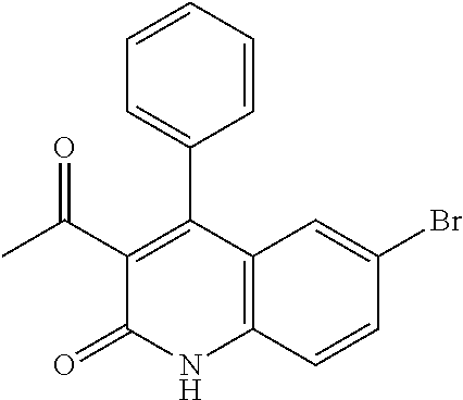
C1(C(C)=O)=C(C2=CC=CC=C2)C2=C(NC1=O)C=CC(Br)=C2
